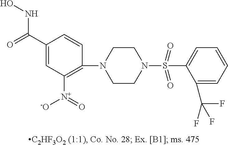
C1(S(N2CCN(C3=C([N+](=O)[O-])C=C(C(=O)NO)C=C3)CC2)(=O)=O)=CC=CC=C1C(F)(F)F
